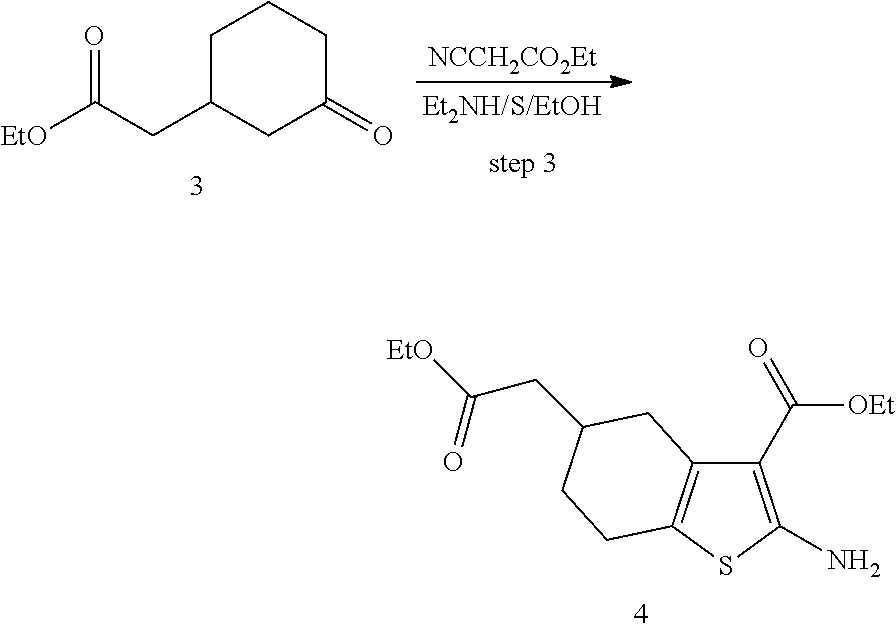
C1(C(=O)[OEt])=C(N)SC2=C1CC(CC(=O)[EtO])CC2.[EtO]C(CC1CC(=O)CCC1)=O.[NCCH2CO2Et]
